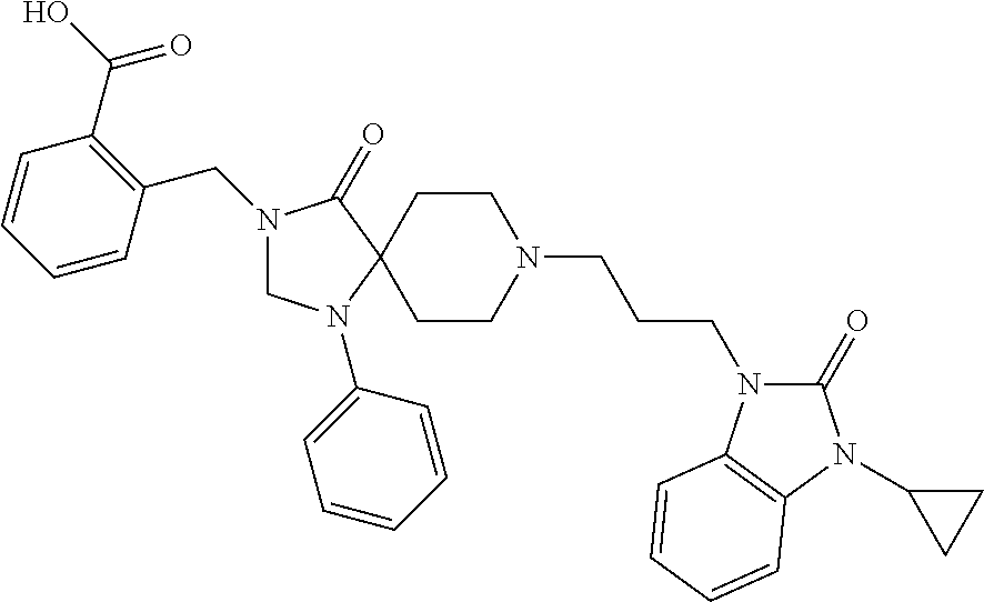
N1(CC2=C(C(=O)O)C=CC=C2)CN(C2=CC=CC=C2)C2(C1=O)CCN(CCCN1C(=O)N(C3CC3)C3=C1C=CC=C3)CC2
